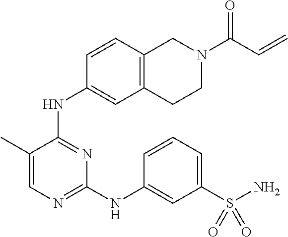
N(C1=NC(NC2=CC(S(N)(=O)=O)=CC=C2)=NC=C1C)C1=CC2=C(C=C1)CN(C(C=C)=O)CC2
